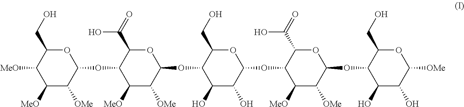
C1([MeO])C([OMe])C(OC2C([MeO])C([OMe])C(OC3C(O)C(O)C(OC4C([MeO])C([OMe])C(OC5C(O)C(O)C([OMe])OC5CO)OC4C(=O)O)OC3CO)OC2C(=O)O)OC(CO)C1[MeO]
